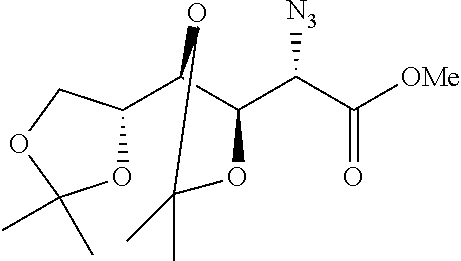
O1C(C2C(C([N3])C(=O)[OMe])OC(C)(C)O2)COC1(C)C
